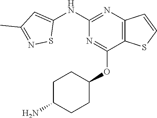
C1(NC2=CC(C)=NS2)=NC2=C(C(OC3CCC(N)CC3)=N1)SC=C2
